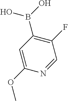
C1=C(OC)N=CC(F)=C1B(O)O
